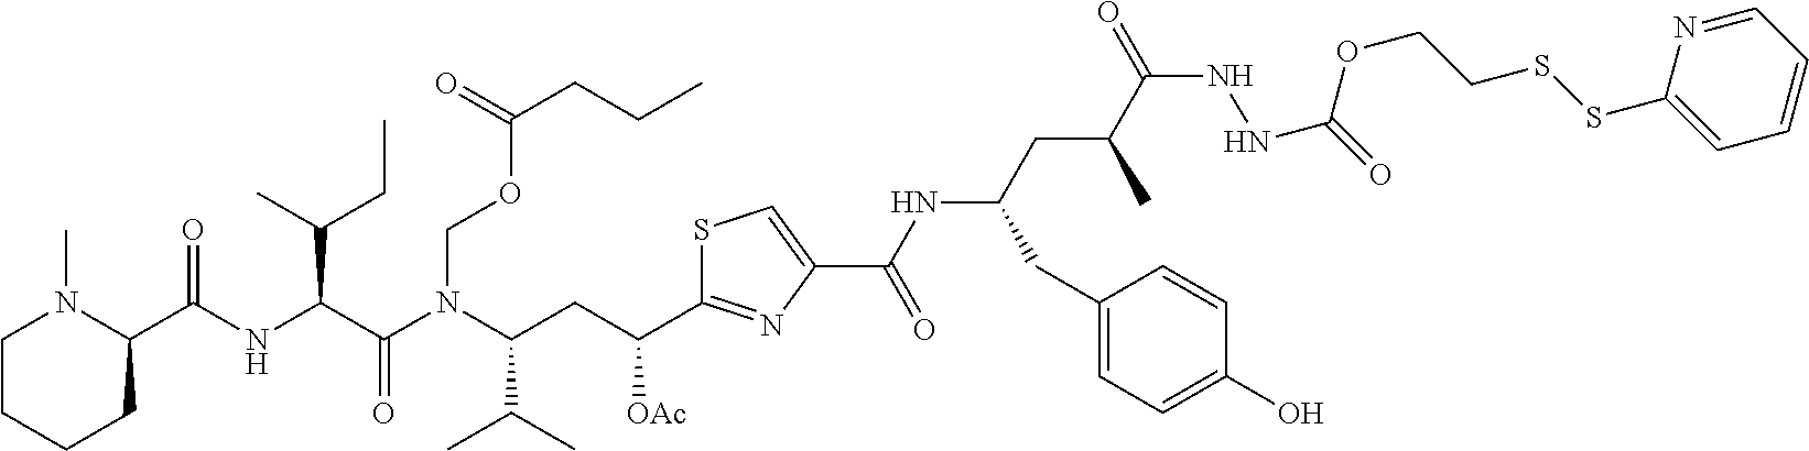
C1CCCC(C(NC(C(N(C(CC(C2=NC(C(NC(CC(C(NNC(=O)OCCSSC3=CC=CC=N3)=O)C)CC3=CC=C(O)C=C3)=O)=CS2)[OAc])C(C)C)COC(CCC)=O)=O)C(C)CC)=O)N1C
